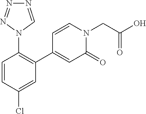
C1=CN(CC(O)=O)C(=O)C=C1C1=C(N2C=NN=N2)C=CC(Cl)=C1
